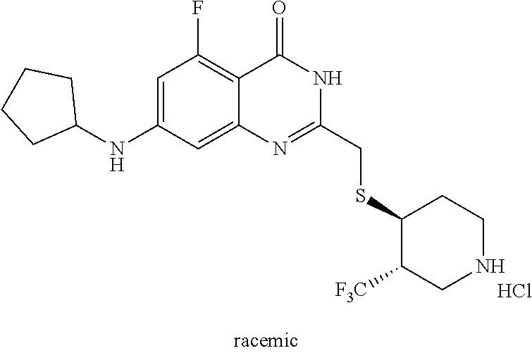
C1CCC(NC2=CC(F)=C3C(=O)NC(CSC4C([F3C])CNCC4)=NC3=C2)C1.Cl
